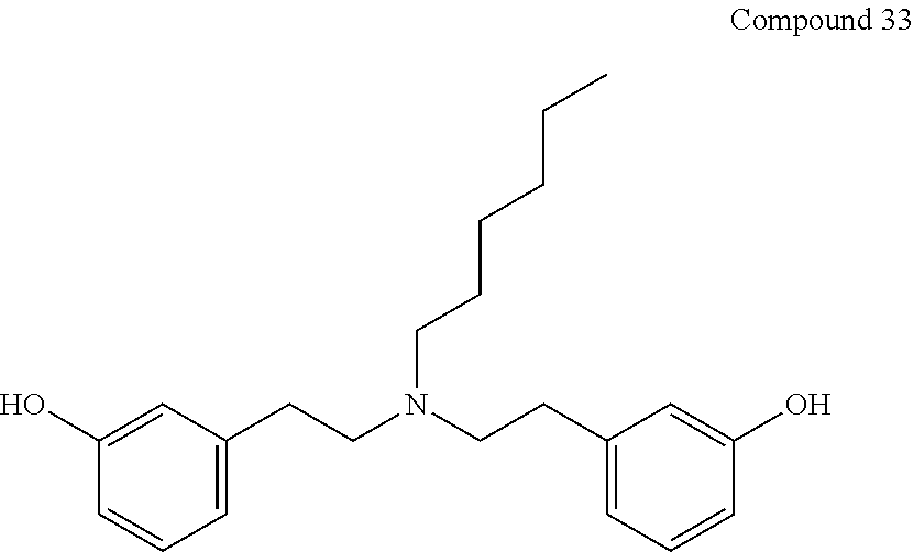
C1=C(CCN(CCC2=CC=CC(O)=C2)CCCCCC)C=C(O)C=C1
